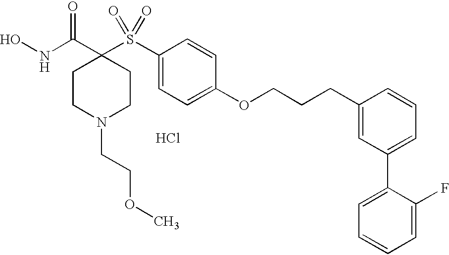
N(C(C1(S(C2=CC=C(OCCCC3=CC(C4=CC=CC=C4F)=CC=C3)C=C2)(=O)=O)CCN(CCOC)CC1)=O)O.Cl
